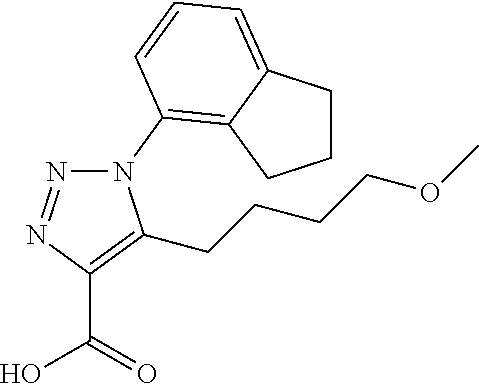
C(=O)(O)C1=C(CCCCOC)N(C2=C3C(=CC=C2)CCC3)N=N1
